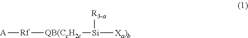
[A][Rf][QB(CcH2c][Si]([Xa)b])[R3-a]
